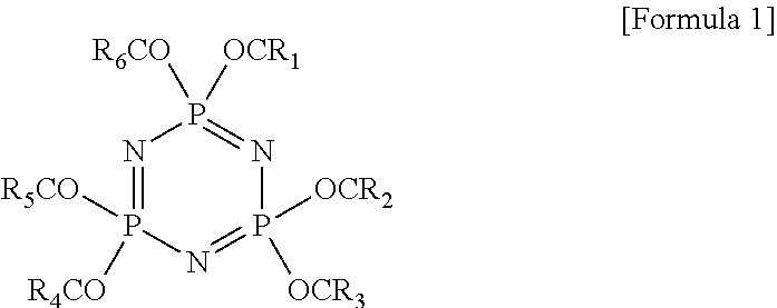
N1=P([R4CO])([R5CO])N=P([OCR3])([OCR2])N=P1([R6CO])[OCR1]
